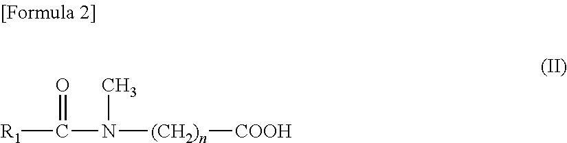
[R1]C(N([(CH2)n][COOH])C)=O
